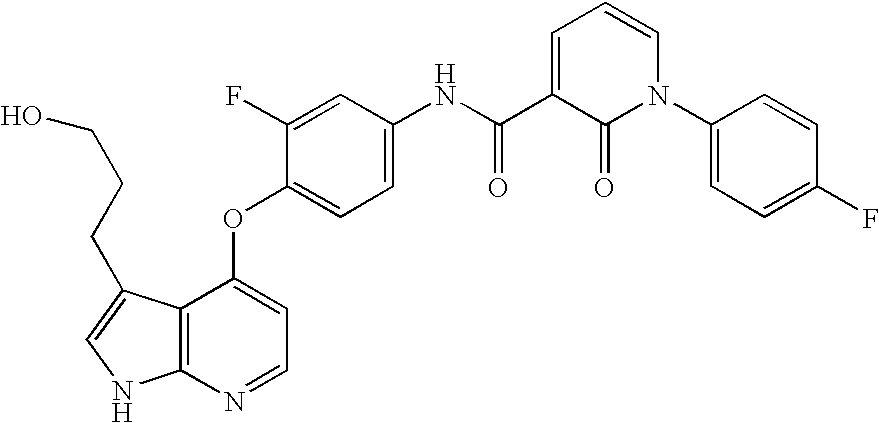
O(C1=CC=NC2=C1C(CCCO)=CN2)C1=CC=C(NC(C2=CC=CN(C3=CC=C(F)C=C3)C2=O)=O)C=C1F
